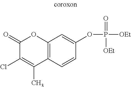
C1(=O)C(Cl)=C(C)C2=C(O1)C=C(OP(=O)([OEt])[OEt])C=C2
